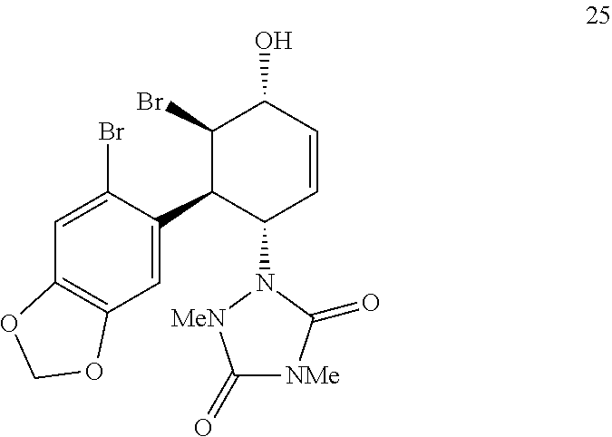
C12=C(C=C(C3C(N4[MeN]C(=O)[NMe]C4=O)C=CC(O)C3Br)C(Br)=C1)OCO2
